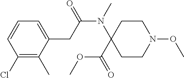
C1(Cl)=C(C)C(CC(N(C2(C(OC)=O)CCN(OC)CC2)C)=O)=CC=C1
